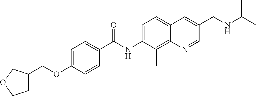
C1C(COC2=CC=C(C(NC3=CC=C4C(=C3C)N=CC(CNC(C)C)=C4)=O)C=C2)COC1
